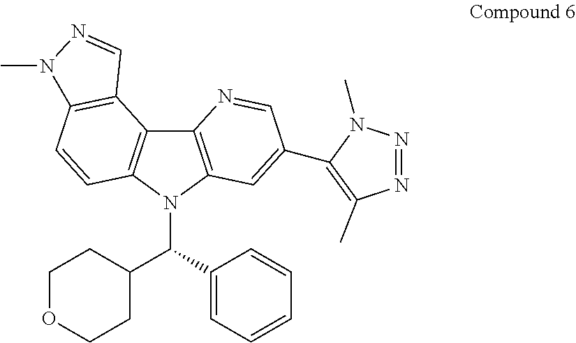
C12=C(C=C(C3=C(C)N=NN3C)C=N1)N(C(C1CCOCC1)C1=CC=CC=C1)C1=C2C2=C(C=C1)N(C)N=C2
